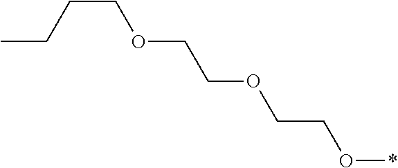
C(O*)COCCOCCCC
